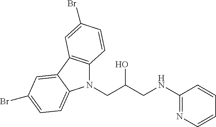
C12=C(C3=CC(Br)=CC=C3N1CC(CNC1=NC=CC=C1)O)C=C(Br)C=C2
